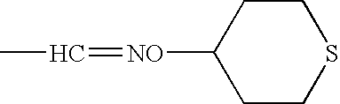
C1([NO]=CC)CCSCC1
